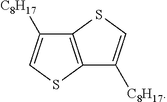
C12=C(SC=C1[C8H17])C([C8H17])=CS2
